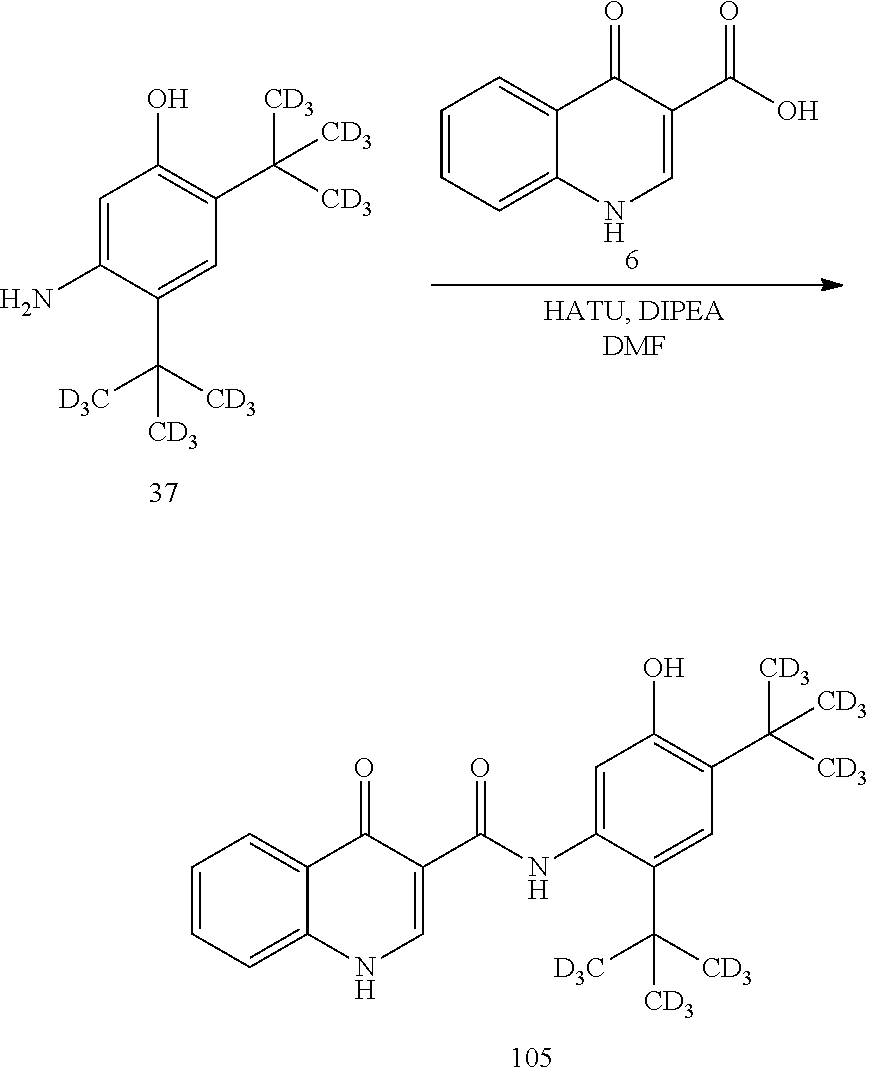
C1=C(N)C(C([CD3])([D3C])[CD3])=CC(C([CD3])([CD3])[CD3])=C1O.C1=CC=C2C(=C1)C(=O)C(C(O)=O)=CN2.C1=C(NC(C2=CNC3=CC=CC=C3C2=O)=O)C(C([CD3])([D3C])[CD3])=CC(C([CD3])([CD3])[CD3])=C1O
